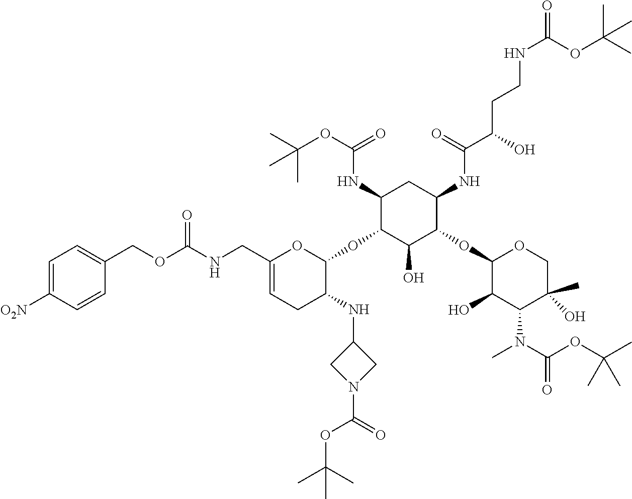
C1(NC(OC(C)(C)C)=O)C(OC2OC(CNC(=O)OCC3=CC=C([O2N])C=C3)=CCC2NC2CN(C(=O)OC(C)(C)C)C2)C(O)C(OC2C(O)C(N(C(=O)OC(C)(C)C)C)C(C)(O)CO2)C(NC(C(CCNC(=O)OC(C)(C)C)O)=O)C1
